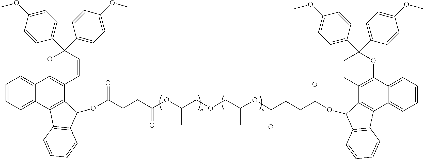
C(=O)(CCC(OC(COCC(OC(=O)CCC(=O)OC1C2=C(C3=CC=CC=C3C3=C2C=CC(C2=CC=C(OC)C=C2)(C2=CC=C(OC)C=C2)O3)C2=C1C=CC=C2)C)C)=O)OC1C2=C(C3=CC=CC=C3C3=C2C=CC(C2=CC=C(OC)C=C2)(C2=CC=C(OC)C=C2)O3)C2=C1C=CC=C2
